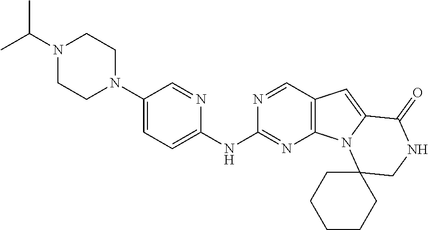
N1(C2=CC=C(NC3=NC4=C(C=N3)C=C3N4C4(CNC3=O)CCCCC4)N=C2)CCN(C(C)C)CC1
